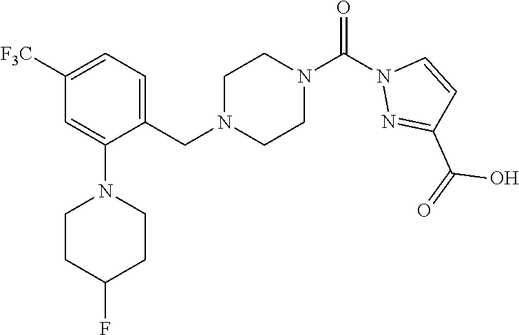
[F3C]C1=CC=C(CN2CCN(C(=O)N3N=C(C(O)=O)C=C3)CC2)C(N2CCC(F)CC2)=C1
